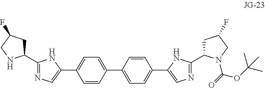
C1=CC(C2=CC=C(C3=CN=C(C4CC(F)CN4C(=O)OC(C)(C)C)N3)C=C2)=CC=C1C1=CN=C(C2CC(F)CN2)N1
